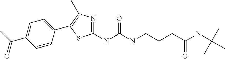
C1(NC(NCCCC(NC(C)(C)C)=O)=O)=NC(C)=C(C2=CC=C(C(C)=O)C=C2)S1
